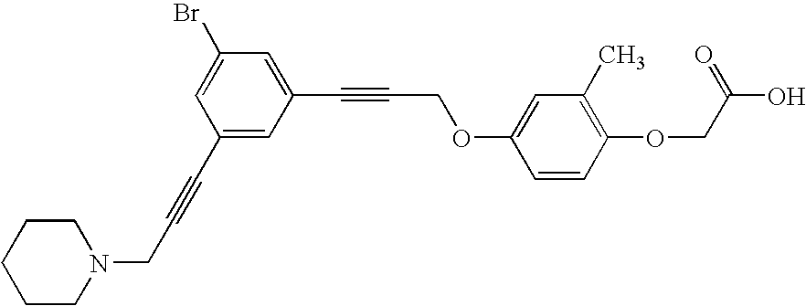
C1(C#CCN2CCCCC2)=CC(C#CCOC2=CC(C)=C(OCC(O)=O)C=C2)=CC(Br)=C1
